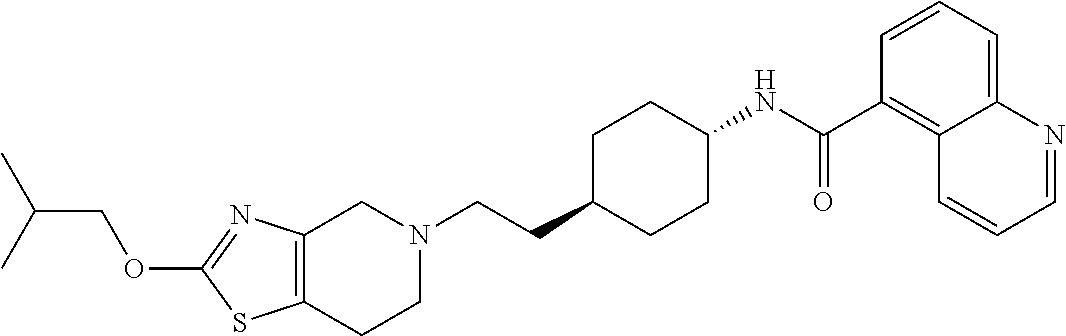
C1(OCC(C)C)=NC2=C(S1)CCN(CCC1CCC(NC(C3=C4C(=CC=C3)N=CC=C4)=O)CC1)C2
